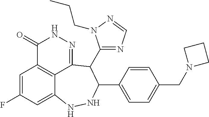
C1=C(F)C=C2C3=C1C(=O)NN=C3C(C1=NC=NN1CCC)C(C1=CC=C(CN3CCC3)C=C1)NN2
